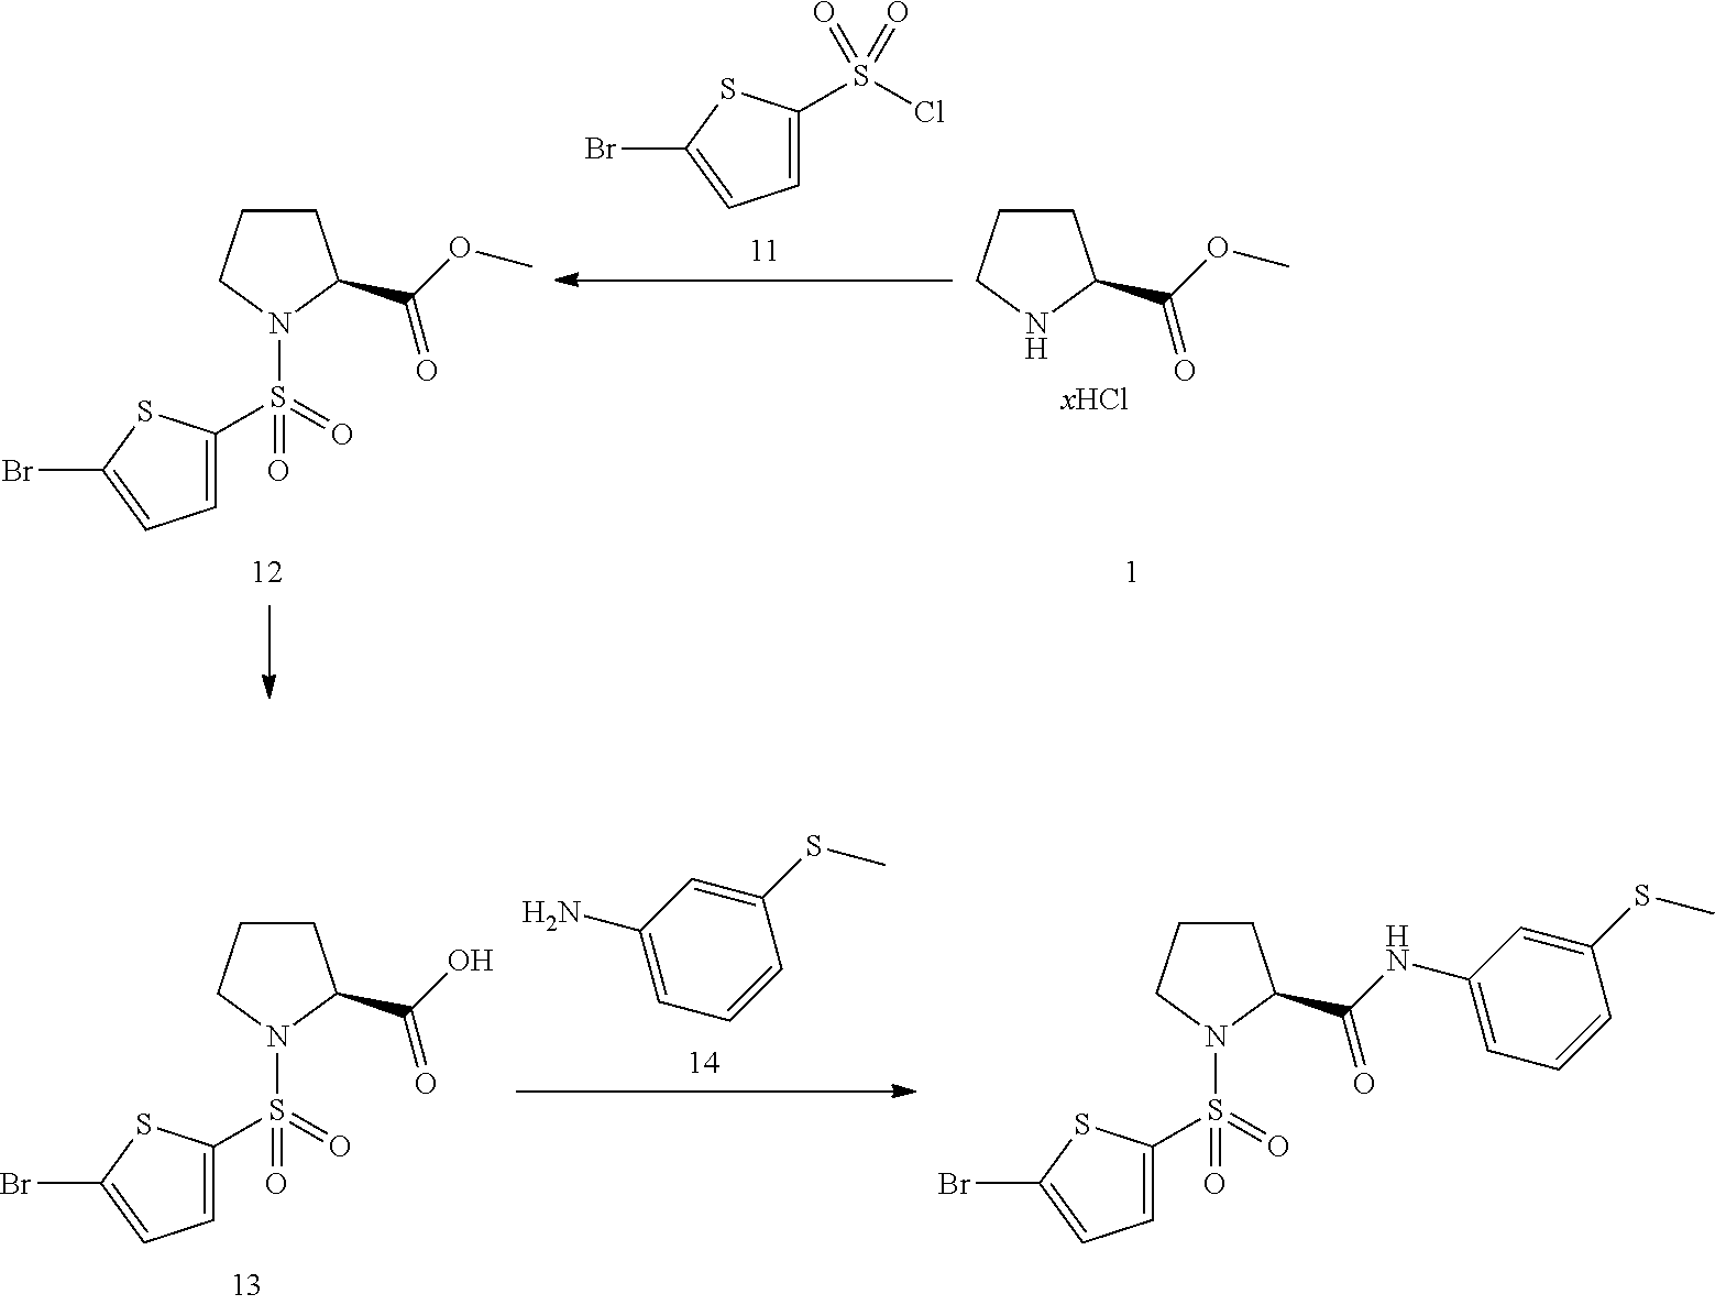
C1(SC)=CC(N)=CC=C1.C1CCN(S(C2=CC=C(Br)S2)(=O)=O)C1C(=O)O.C1CCN(S(C2=CC=C(Br)S2)(=O)=O)C1C(=O)NC1=CC=CC(SC)=C1.C1(S(Cl)(=O)=O)=CC=C(Br)S1.C1CCNC1C(=O)OC.C1CCN(S(C2=CC=C(Br)S2)(=O)=O)C1C(=O)OC
